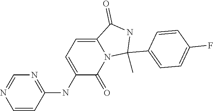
N1=C(NC2=CC=C3N(C2=O)C(C)(C2=CC=C(F)C=C2)NC3=O)C=CN=C1
